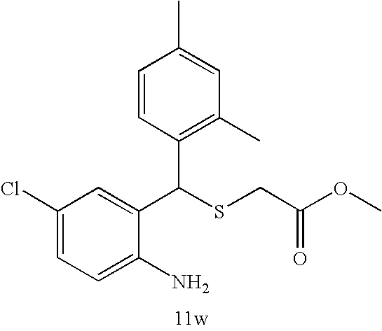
C1=C(N)C(C(SCC(=O)OC)C2=C(C)C=C(C)C=C2)=CC(Cl)=C1
